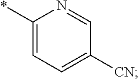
C1(*)=CC=C([CN])C=N1
